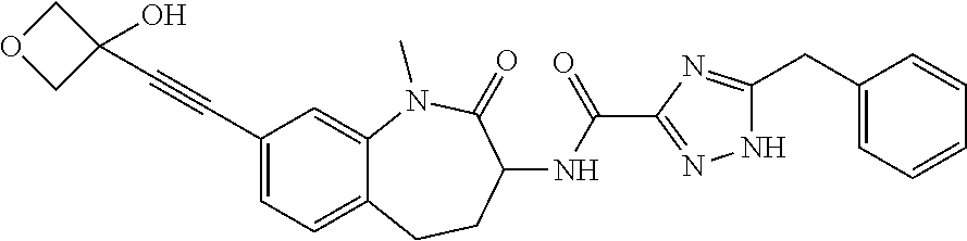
C1=C(C#CC2(O)COC2)C=C2C(=C1)CCC(NC(C1=NNC(CC3=CC=CC=C3)=N1)=O)C(=O)N2C
